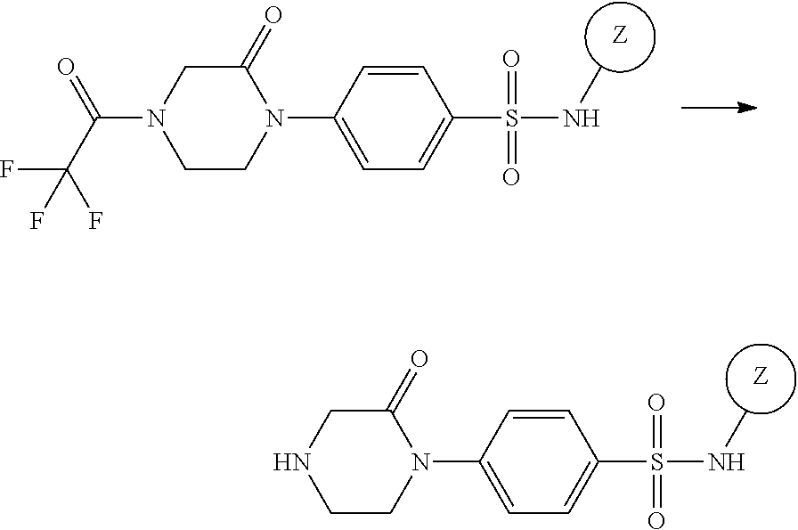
C1(=O)CN(C(=O)C(F)(F)F)CCN1C1=CC=C(S(NC)(=O)=O)C=C1.[Z].C1(=O)CNCCN1C1=CC=C(S(NC)(=O)=O)C=C1.[Z]
